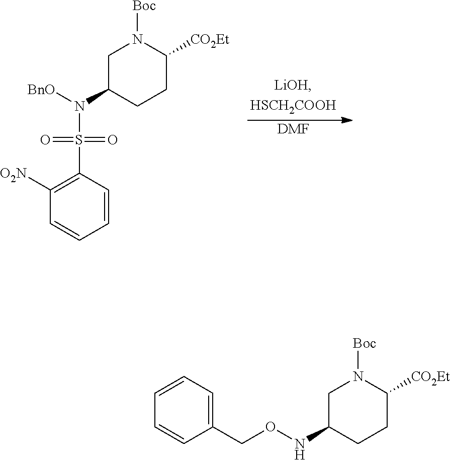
[DMF].C1C(N(S(C2=C([O2N])C=CC=C2)(=O)=O)[BnO])CCC([CO2Et])N1[Boc].C1C(NOCC2=CC=CC=C2)CCC([CO2Et])N1[Boc]
